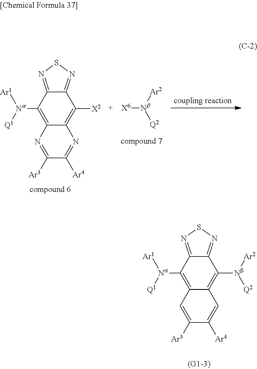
C12=C([X2])C3=NSN=C3C([Na]([Q1])[Ar1])=C1N=C([Ar3])C([Ar4])=N2.[X6][Nb]([Q2])[Ar2].C12=C([Nb]([Q2])[Ar2])C3=NSN=C3C([Na]([Q1])[Ar1])=C1C=C([Ar3])C([Ar4])=C2
